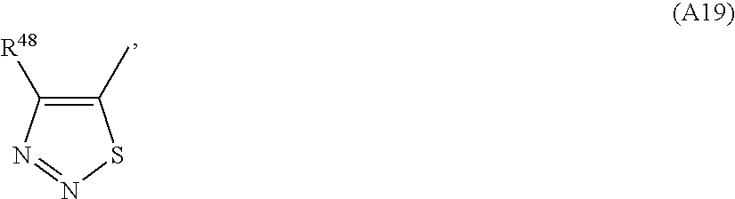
C1(C)=C([R48])N=NS1
